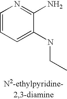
C1=CC=C(NCC)C(N)=N1
